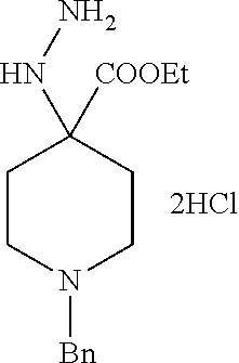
C1CN([Bn])CCC1(NN)[COOEt]
